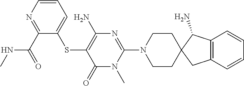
N1(C)C(=O)C(SC2=CC=CN=C2C(NC)=O)=C(N)N=C1N1CCC2(C(N)C3=C(C=CC=C3)C2)CC1
